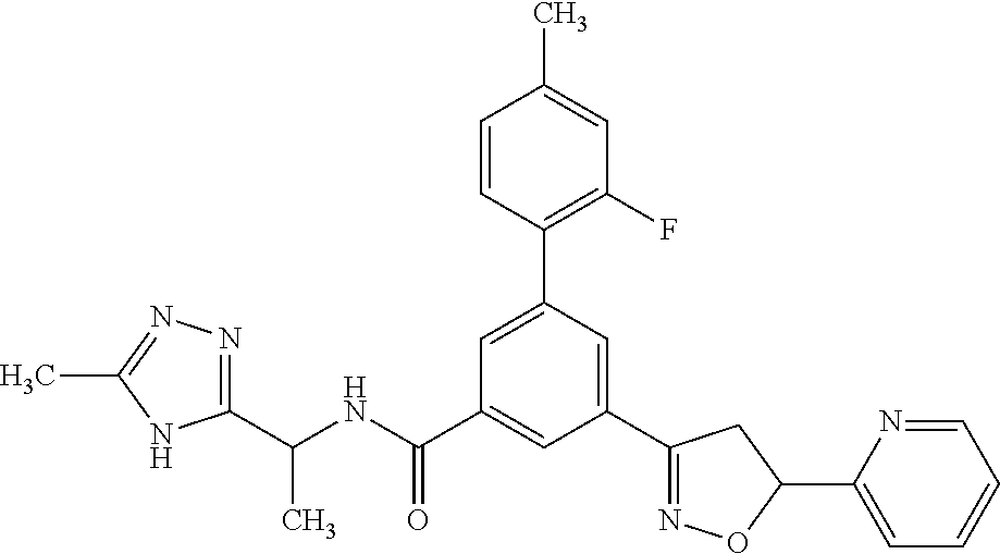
C1(C(NC(=O)C2=CC(C3=NOC(C4=CC=CC=N4)C3)=CC(C3=C(F)C=C(C)C=C3)=C2)C)=NN=C(C)N1
